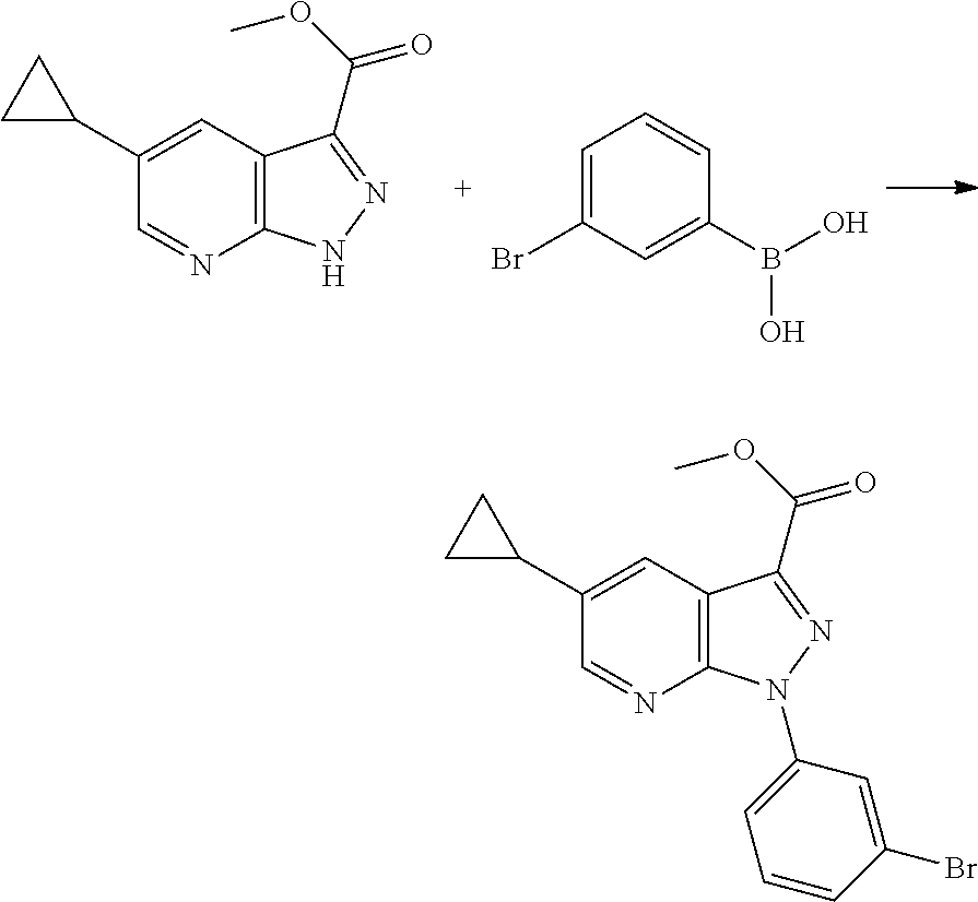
C1(C2CC2)=CC2=C(N=C1)NN=C2C(=O)OC.C1=C(Br)C=C(B(O)O)C=C1.C1(C2CC2)=CC2=C(N=C1)N(C1=CC=CC(Br)=C1)N=C2C(=O)OC
